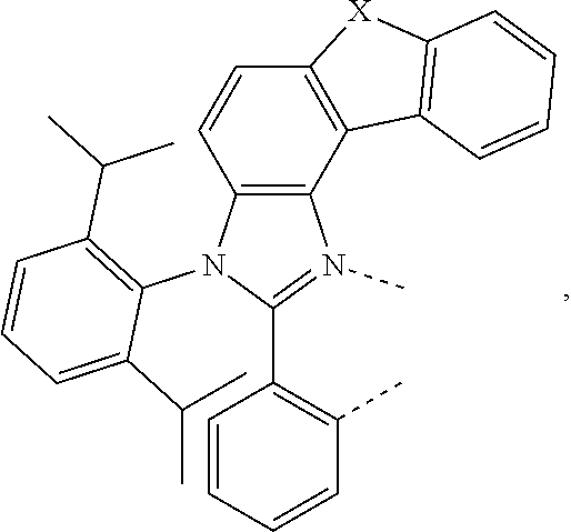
C12=C(N(C3=C(C(C)C)C=CC=C3C(C)C)C(C3=C(C)C=CC=C3)=N1C)C=CC1=C2C2=C([X]1)C=CC=C2
